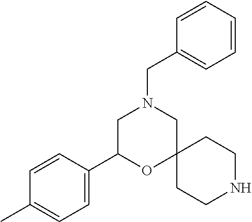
N1CCC2(CC1)CN(CC1=CC=CC=C1)CC(C1=CC=C(C)C=C1)O2
